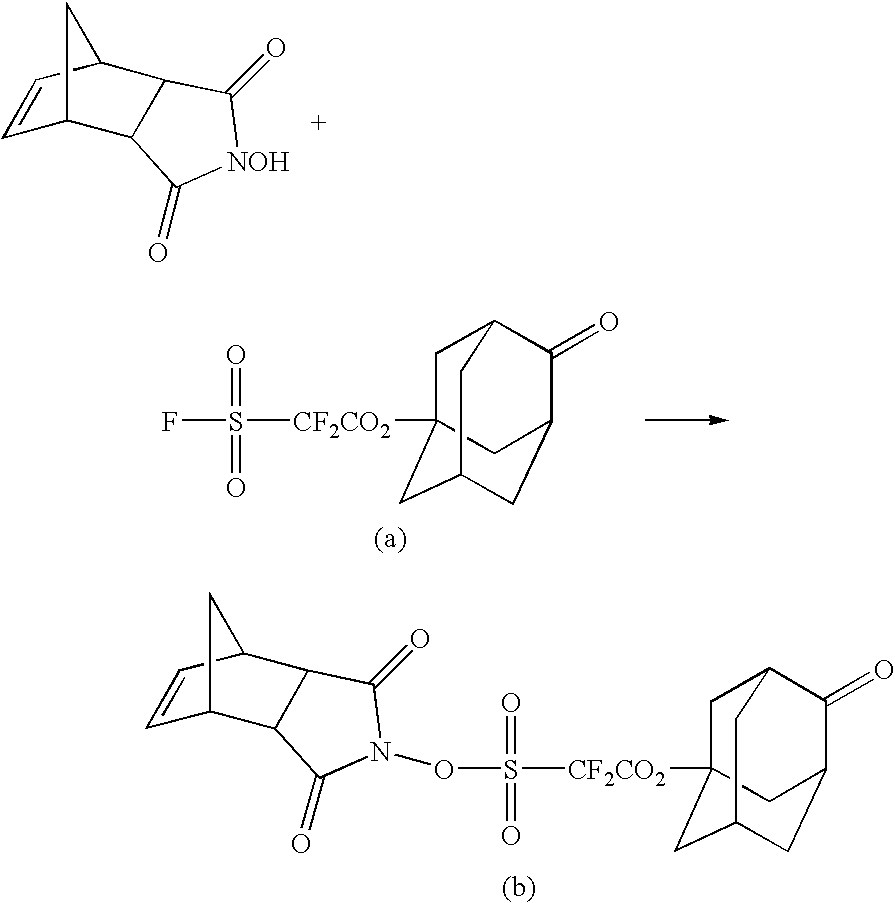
C1=CC2C3C(C1C2)C(=O)[NOH]C3=O.FS(=O)(=O)[CF2CO2]C12CC3C(=O)C(CC(C1)C3)C2.O(S(=O)(=O)[CF2CO2]C12CC3C(=O)C(CC(C1)C3)C2)N1C(=O)C2C3C=CC(C2C1=O)C3
